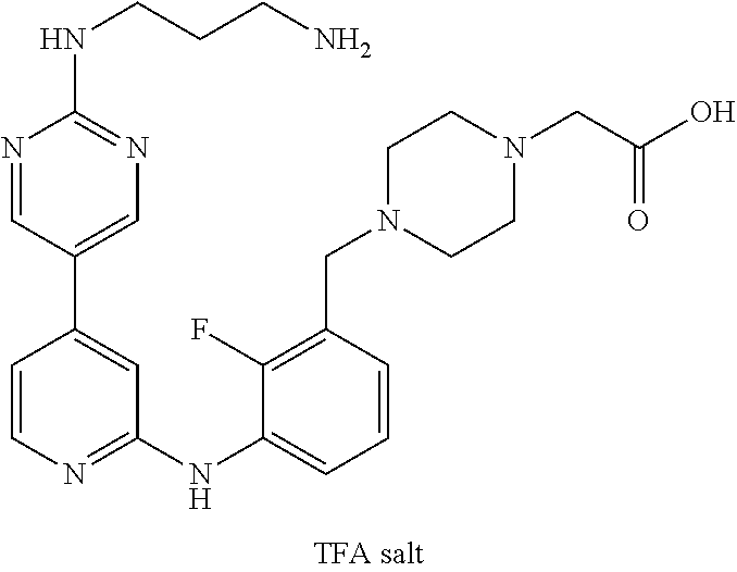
N1=CC(C2=CC(NC3=CC=CC(CN4CCN(CC(=O)O)CC4)=C3F)=NC=C2)=CN=C1NCCCN
